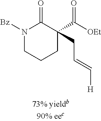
N1([Bz])CCCC(C([OEt])=O)(CC=C[H])C1=O
